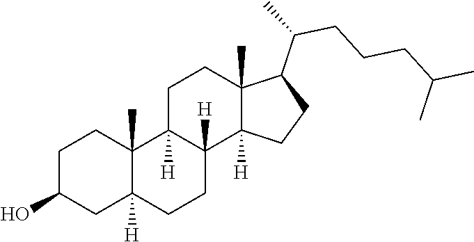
C1(O)CC2([H])C(C)(CC1)C1([H])C([H])(CC2)C2([H])C(C)(CC1)C(C(C)CCCC(C)C)CC2
